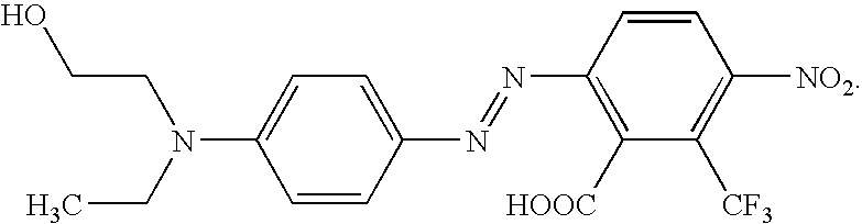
OCCN(C1=CC=C(N=NC2=C([HOOC])C([CF3])=C([NO2])C=C2)C=C1)CC
